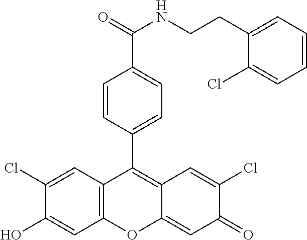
C12=C(C=C(Cl)C(O)=C1)C(C1=CC=C(C(=O)NCCC3=CC=CC=C3Cl)C=C1)=C1C(=CC(=O)C(Cl)=C1)O2
